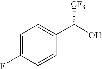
C1=C(F)C=CC(C(O)[CF3])=C1
